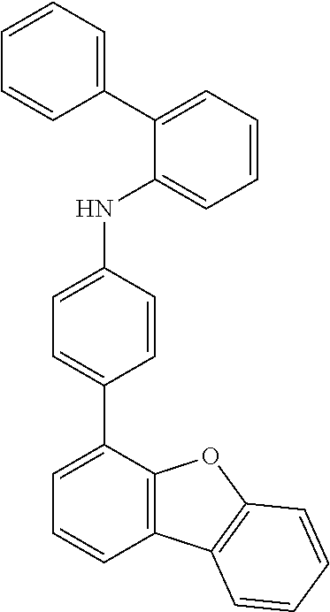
C1=CC(NC2=CC=CC=C2C2=CC=CC=C2)=CC=C1C1=CC=CC2=C1OC1=C2C=CC=C1
